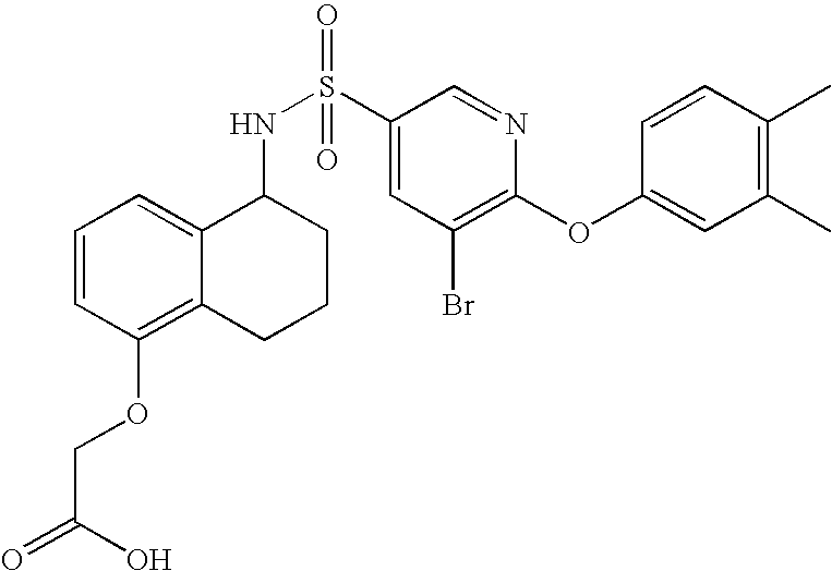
C1=CC(OCC(=O)O)=C2C(=C1)C(NS(C1=CC(Br)=C(OC3=CC(C)=C(C)C=C3)N=C1)(=O)=O)CCC2
